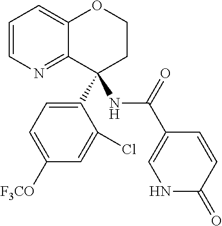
C1=CN=C2C(=C1)OCCC2(C1=CC=C([F3CO])C=C1Cl)NC(C1=CNC(=O)C=C1)=O
